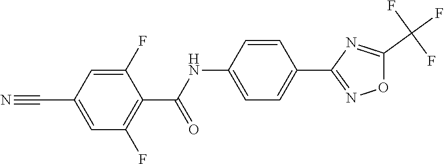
C1(C(NC2=CC=C(C3=NOC(C(F)(F)F)=N3)C=C2)=O)=C(F)C=C(C#N)C=C1F
